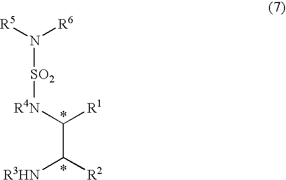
C(C([R2])[R3HN])([R1])[R4N][SO2]N([R6])[R5]
